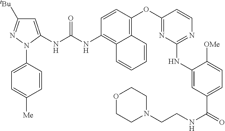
C1=CC(OC2=NC(NC3=CC(C(=O)NCCN4CCOCC4)=CC=C3[OMe])=NC=C2)=C2C(=C1NC(NC1=CC([tBu])=NN1C1=CC=C([Me])C=C1)=O)C=CC=C2
